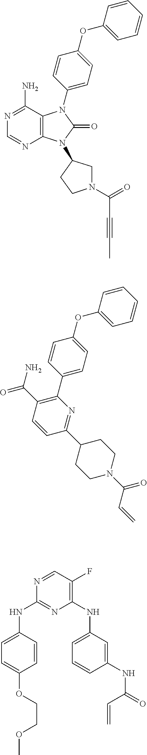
N1=C(N)C2=C(N(C3CN(C(C#CC)=O)CC3)C(=O)N2C2=CC=C(OC3=CC=CC=C3)C=C2)N=C1.C1(C2=CC=C(OC3=CC=CC=C3)C=C2)=C(C(N)=O)C=CC(C2CCN(C(C=C)=O)CC2)=N1.C1(NC2=CC=CC(NC(=O)C=C)=C2)=C(F)C=NC(NC2=CC=C(OCCOC)C=C2)=N1
